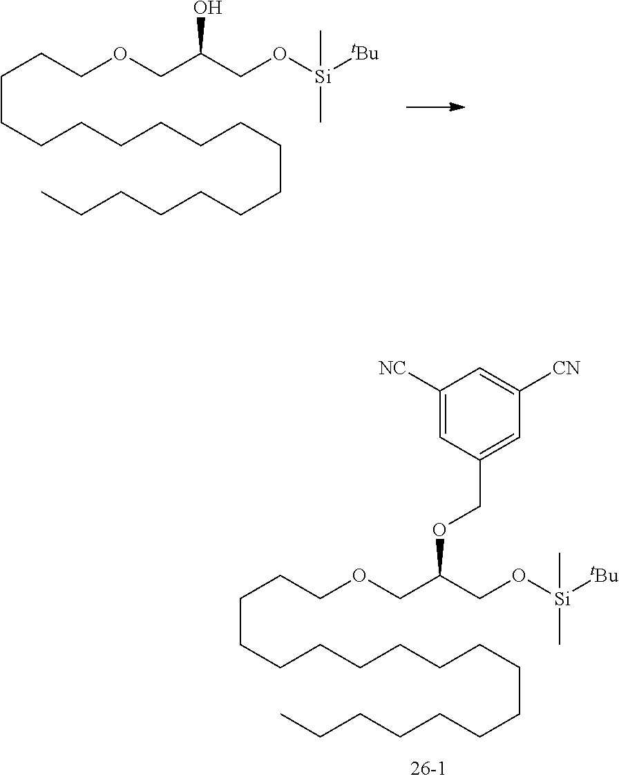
C(CCCCCCCCCCCCC)CCCCOCC(CO[Si]([tBu])(C)C)O.C(CCCCCCCCCCCCC)CCCCOCC(CO[Si]([tBu])(C)C)OCC1=CC([CN])=CC([NC])=C1
